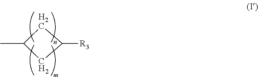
C1(C)CC([R3])C1
